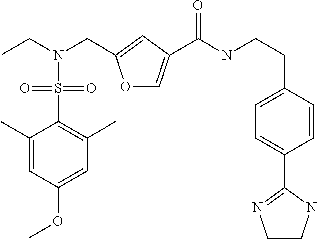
O1C=C(C(NCCC2=CC=C(C3=NCCN3)C=C2)=O)C=C1CN(CC)S(=O)(=O)C1=C(C)C=C(OC)C=C1C
